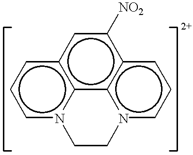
c1n2c3c(cc1)cc([NO2])c1c3n(ccc1)CC2
